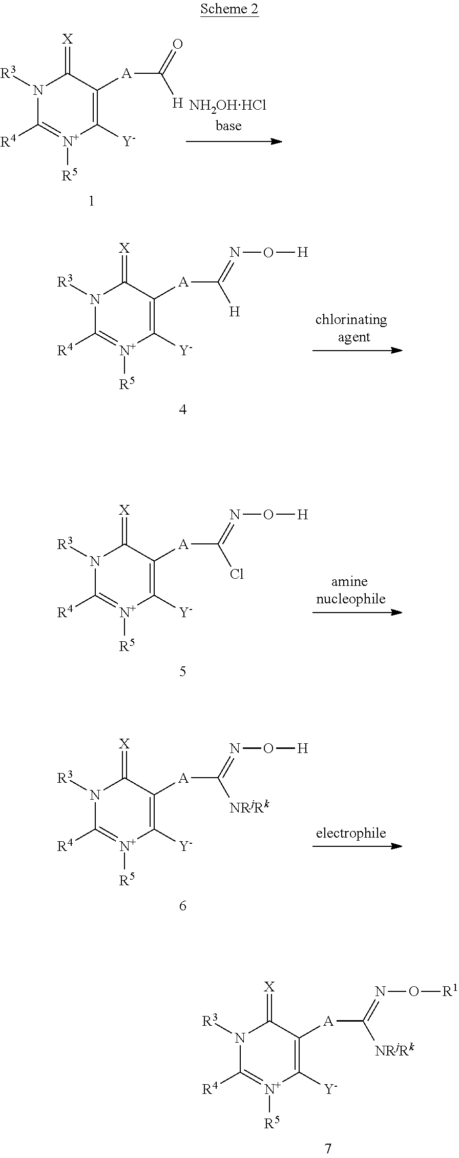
N1([R3])C([R4])=[N+]([R5])C([Y])=C([A]C(=NO[R1])[NRjRk])C1=[X].N1([R3])C([R4])=[N+]([R5])C([Y])=C([A]C(=O)[H])C1=[X].N1([R3])C([R4])=[N+]([R5])C([Y])=C([A]C(=NO[H])[H])C1=[X].N1([R3])C([R4])=[N+]([R5])C([Y])=C([A]C(=NO[H])Cl)C1=[X].N1([R3])C([R4])=[N+]([R5])C([Y])=C([A]C(=NO[H])[NRjRk])C1=[X]
